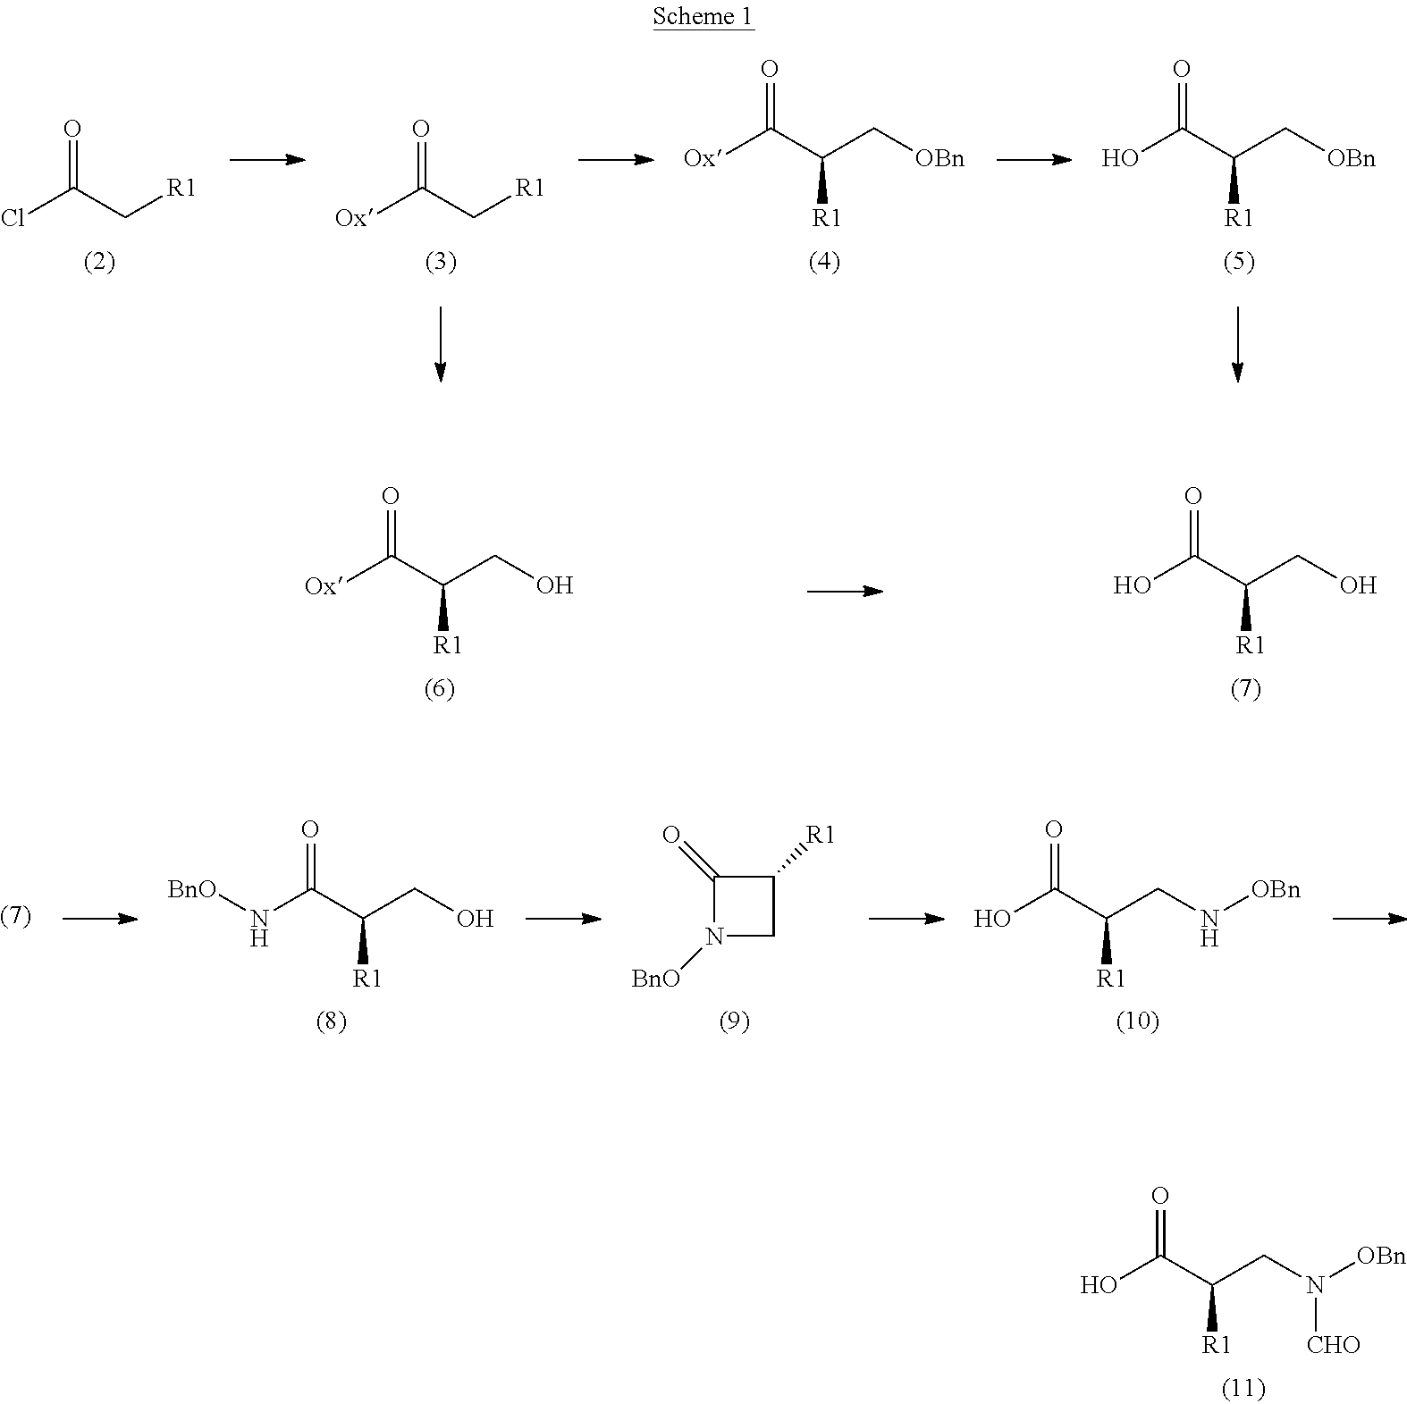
O=C(C[R1])Cl.O=C(C[R1])[Ox].O=C(C(C[OBn])[R1])[Ox].O=C(C(C[OBn])[R1])O.O=C(C(CN([OBn])[CHO])[R1])O.O=C(C(CO)[R1])O.O=C(C(CO)[R1])[Ox].O=C(C(CN[OBn])[R1])O.O=C(C(CO)[R1])N[BnO].N1([BnO])CC([R1])C1=O
